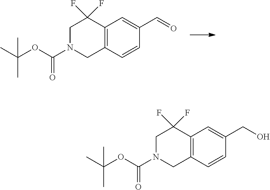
C1N(C(OC(C)(C)C)=O)CC2=C(C1(F)F)C=C(C=O)C=C2.C1N(C(OC(C)(C)C)=O)CC2=C(C1(F)F)C=C(CO)C=C2
